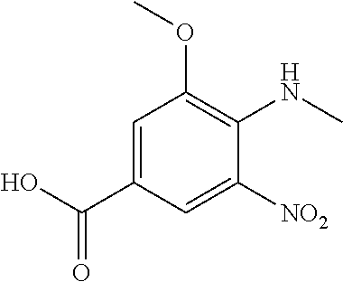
C1(NC)=C(OC)C=C(C(O)=O)C=C1[NO2]
